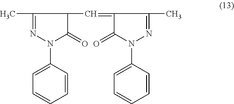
C1(C)=NN(C2=CC=CC=C2)C(=O)C1C=C1C(=O)N(C2=CC=CC=C2)N=C1C
